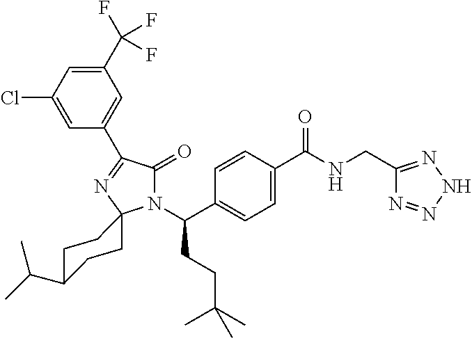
N1(C(C2=CC=C(C(NCC3=NNN=N3)=O)C=C2)CCC(C)(C)C)C(=O)C(C2=CC(C(F)(F)F)=CC(Cl)=C2)=NC12CCC(C(C)C)CC2
